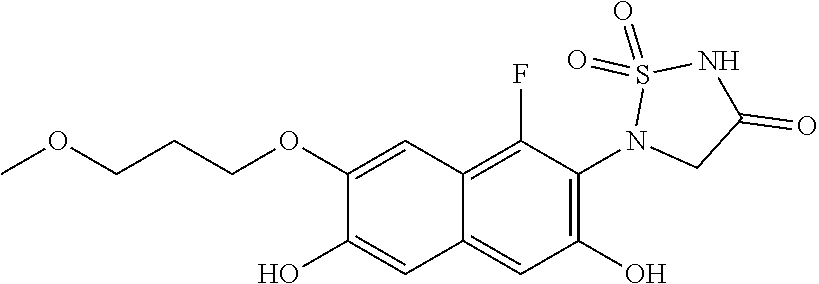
C1(OCCCOC)=CC2=C(F)C(N3CC(=O)NS3(=O)=O)=C(O)C=C2C=C1O
